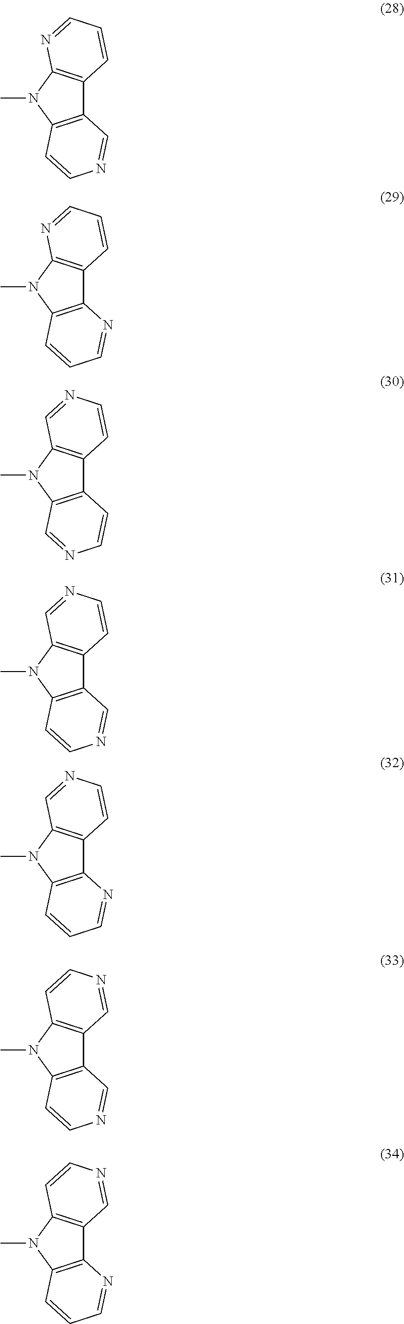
C12=C(N(C)C3=C1C=CC=N3)C=CN=C2.C12=C(N(C)C3=C1C=CC=N3)C=CC=N2.C12=C(N(C)C3=C1C=CN=C3)C=NC=C2.C12=C(N(C)C3=C1C=CN=C3)C=CN=C2.C12=C(N(C)C3=C1C=CN=C3)C=CC=N2.C12=C(N(C)C3=C1C=NC=C3)C=CN=C2.C12=C(N(C)C3=C1C=NC=C3)C=CC=N2
